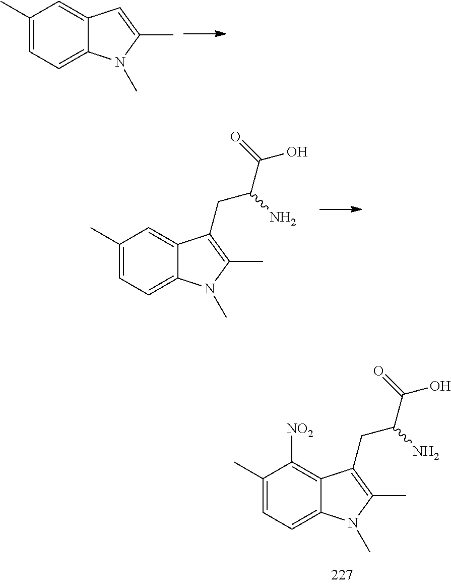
C1=C2C(=CC=C1C)N(C)C(C)=C2.C1=C2C(=CC=C1C)N(C)C(C)=C2CC(C(O)=O)N.[NO2]C1=C2C(=CC=C1C)N(C)C(C)=C2CC(C(O)=O)N
